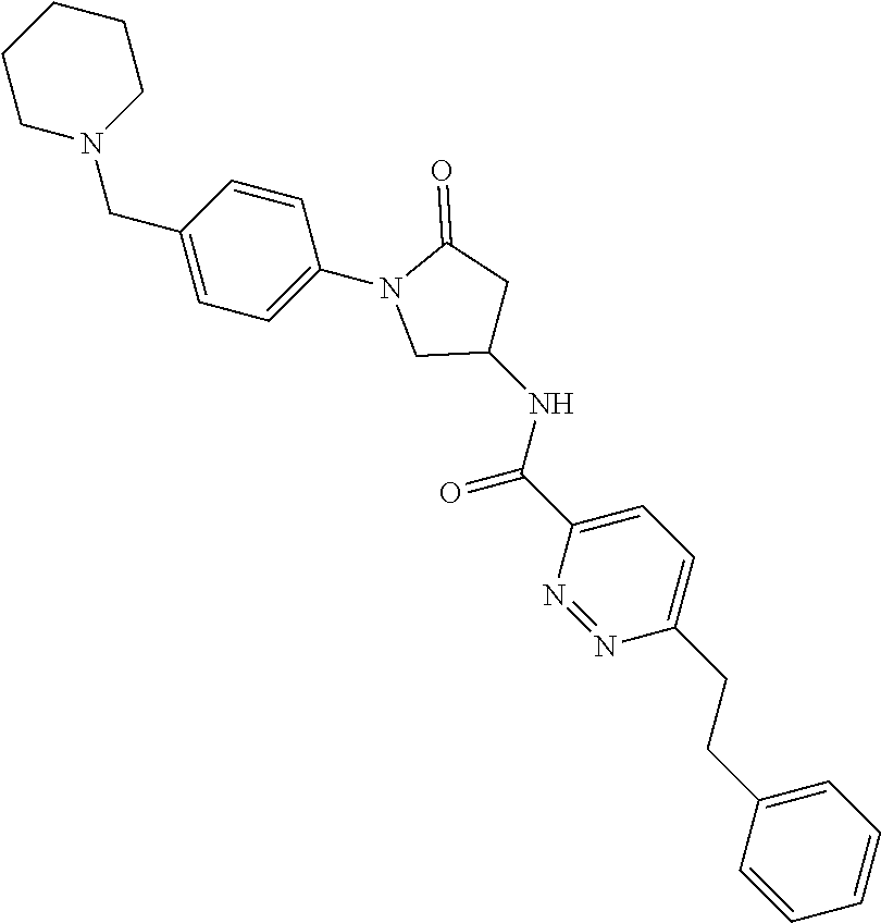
C1CN(CC2=CC=C(N3CC(NC(C4=CC=C(CCC5=CC=CC=C5)N=N4)=O)CC3=O)C=C2)CCC1
